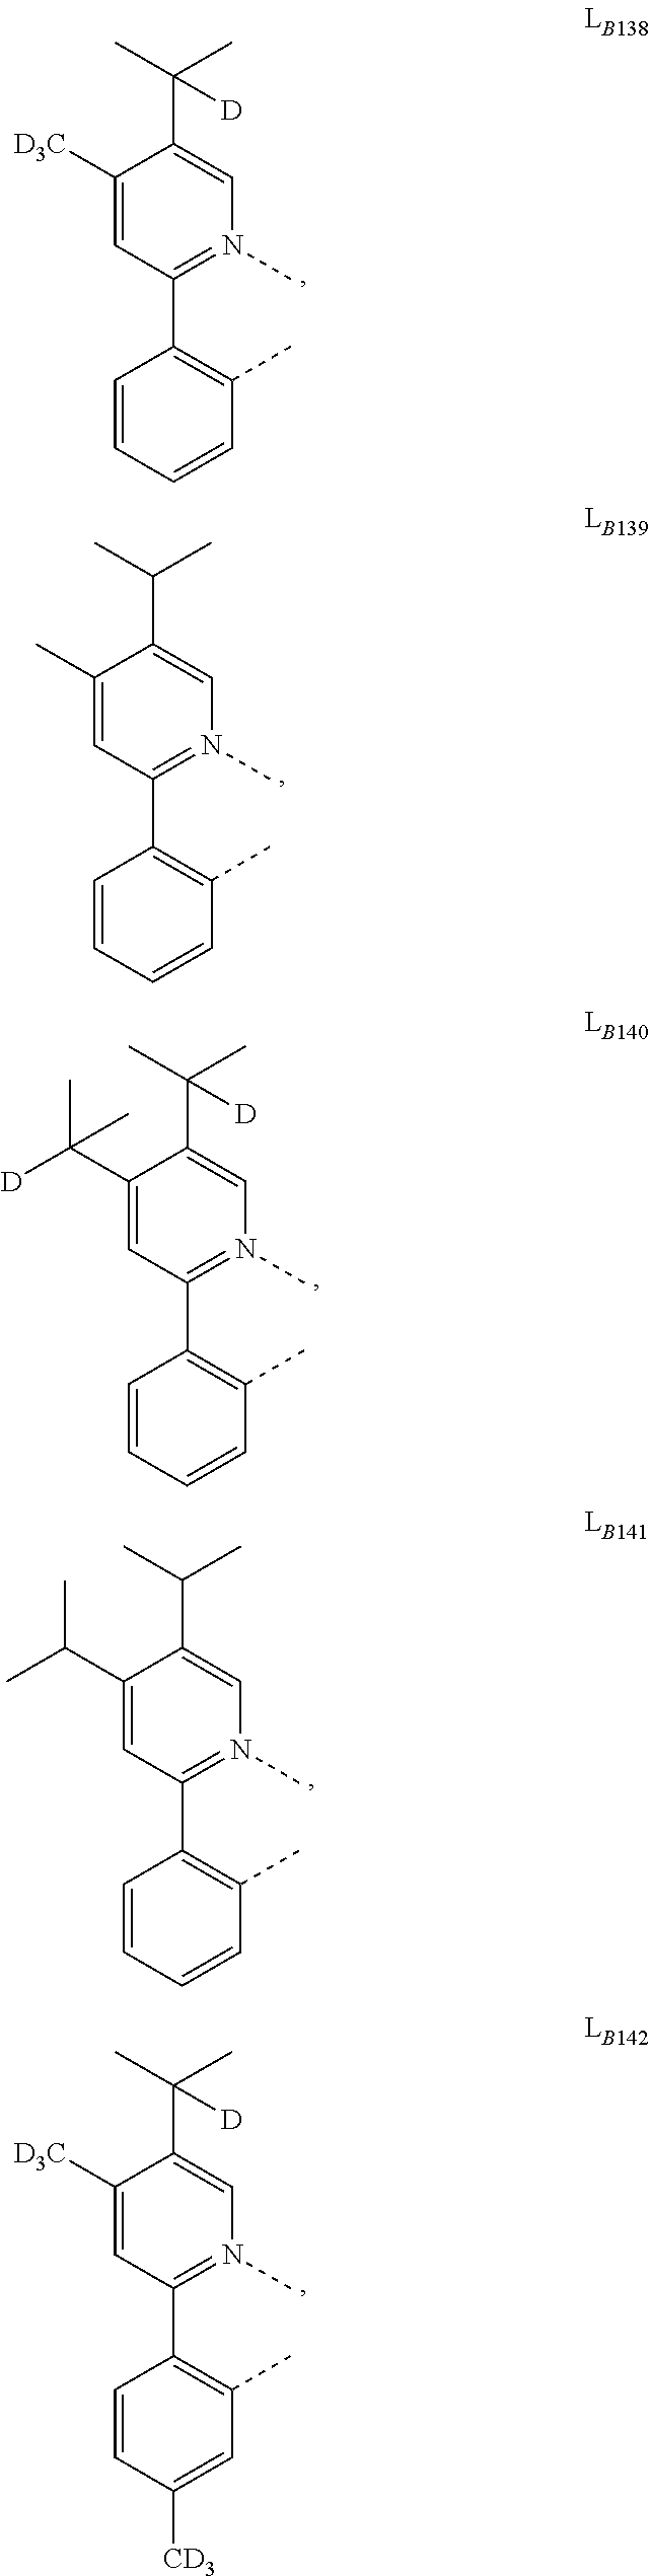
C1([D3C])=CC(C2=C(C)C=CC=C2)=N(C)C=C1C(C)(C)[D].C1(C)=CC(C2=C(C)C=CC=C2)=N(C)C=C1C(C)C.C1(C(C)([D])C)=CC(C2=C(C)C=CC=C2)=N(C)C=C1C(C)(C)[D].C1(C(C)C)=CC(C2=C(C)C=CC=C2)=N(C)C=C1C(C)C.C1([D3C])=CC(C2=C(C)C=C([CD3])C=C2)=N(C)C=C1C(C)(C)[D]
